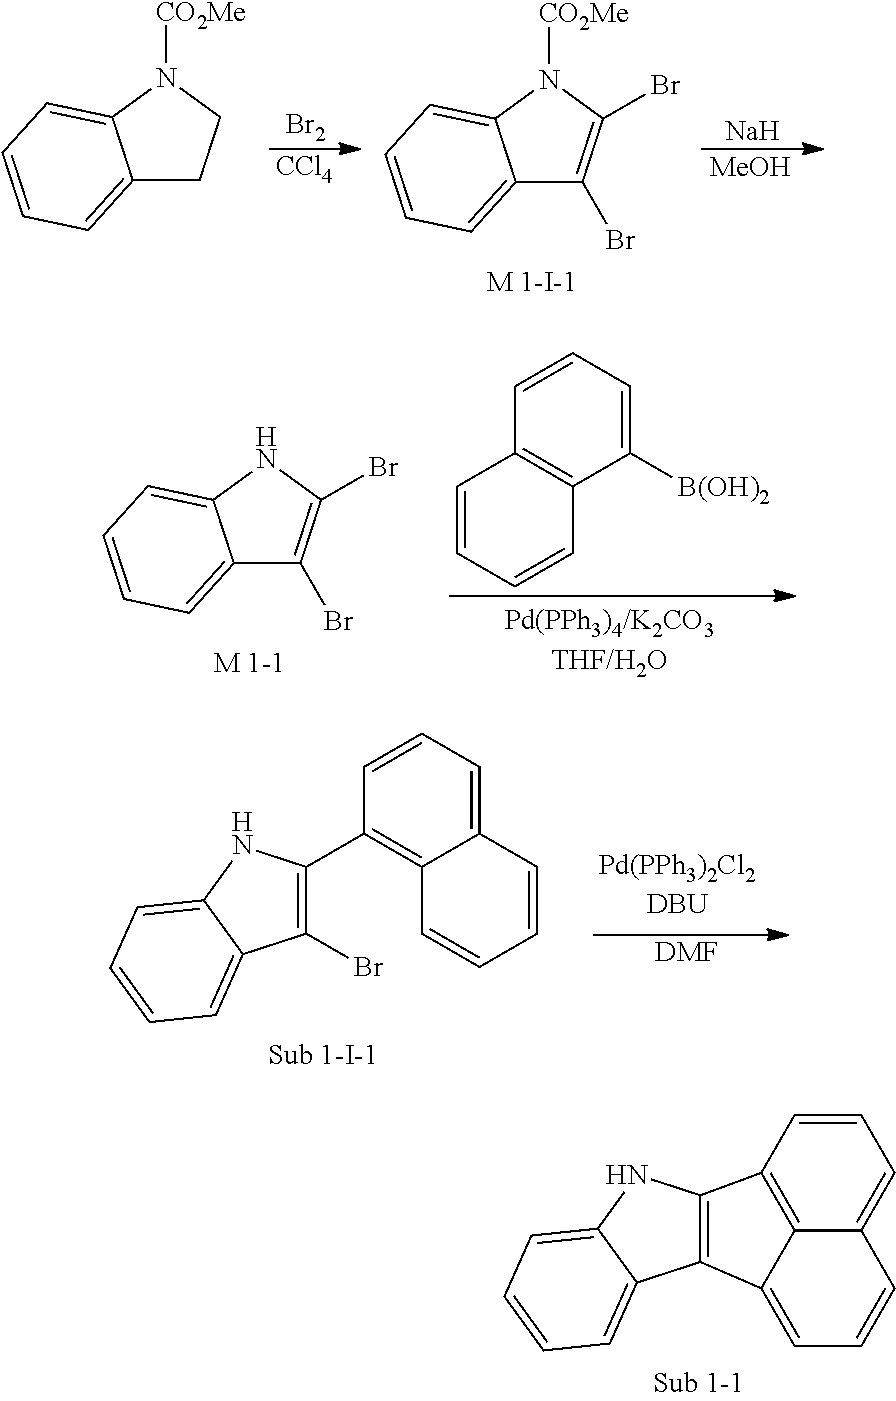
C12=CC=CC=C1N([CO2Me])CC2.[Br2].[CCl4].C12=CC=CC=C1N([CO2Me])C(Br)=C2Br.[Na].[MeOH].C12=CC=CC=C1NC(Br)=C2Br.C1([B(OH)2])=CC=CC2=C1C=CC=C2.C1(Br)=C(C2=C3C(=CC=C2)C=CC=C3)NC2=CC=CC=C12.[DMF].C12=C(NC3=CC=CC=C13)C1=C3C(=CC=C1)C=CC=C23
